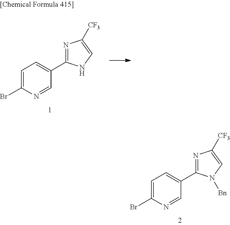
C1=C(Br)N=CC(C2=NC([CF3])=CN2[Bn])=C1.C1=C(Br)N=CC(C2=NC([CF3])=CN2)=C1
